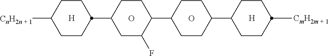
[H].O.O.[H].C1CC(C2CC(F)C(C3CCC(C4CCC([CmH2m + 1])CC4)CC3)CC2)CCC1[CnH2n + 1]
